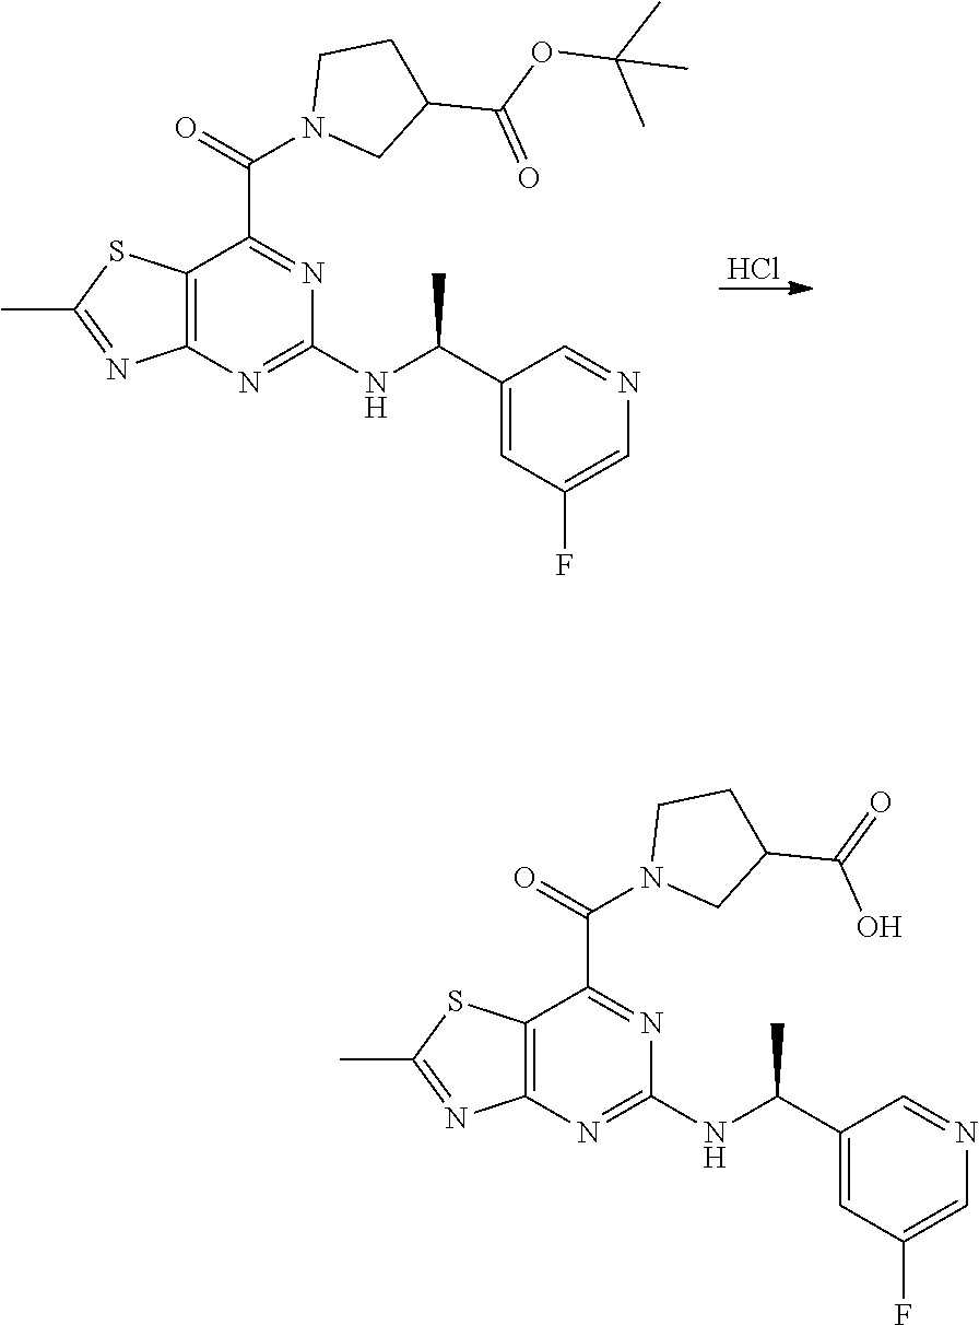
C1(C(NC2=NC3=C(C(C(=O)N4CC(C(OC(C)(C)C)=O)CC4)=N2)SC(C)=N3)C)=CC(F)=CN=C1.Cl.C1(C(NC2=NC3=C(C(C(=O)N4CC(C(=O)O)CC4)=N2)SC(C)=N3)C)=CC(F)=CN=C1
